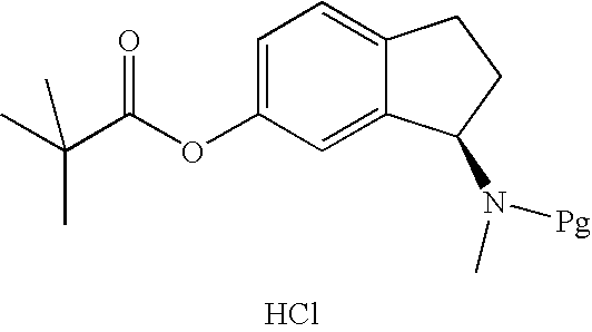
C1=C(OC(C(C)(C)C)=O)C=C2C(=C1)CCC2N(C)[Pg].Cl
